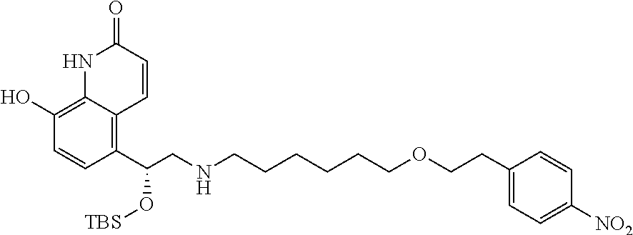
C1(C(CNCCCCCCOCCC2=CC=C([NO2])C=C2)O[TBS])=C2C(=C(O)C=C1)NC(=O)C=C2
